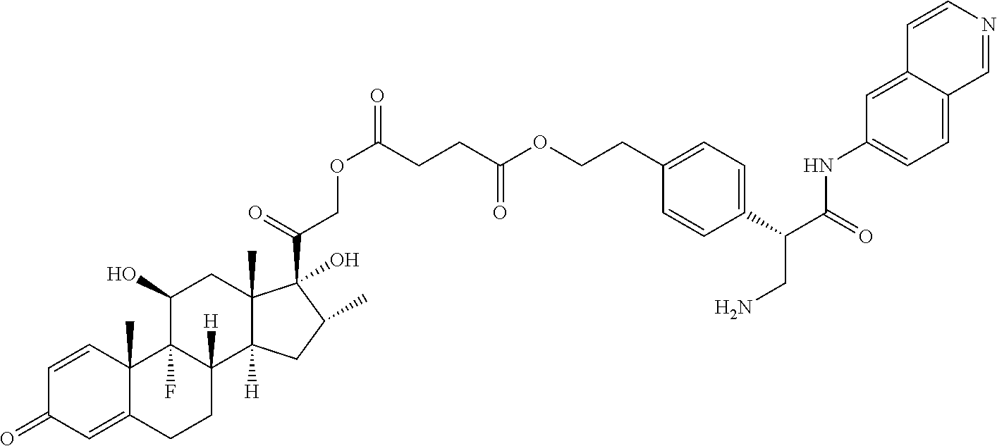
C1=CC2(C)C(=CC1=O)CCC1([H])C2(F)C(O)CC2(C)C1([H])CC(C)C2(C(=O)COC(=O)CCC(OCCC1=CC=C(C(C(=O)NC2=CC=C3C(=C2)C=CN=C3)CN)C=C1)=O)O
